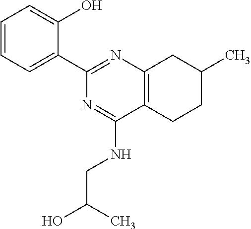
C1=CC=C(C2=NC3=C(C(NCC(O)C)=N2)CCC(C)C3)C(O)=C1
